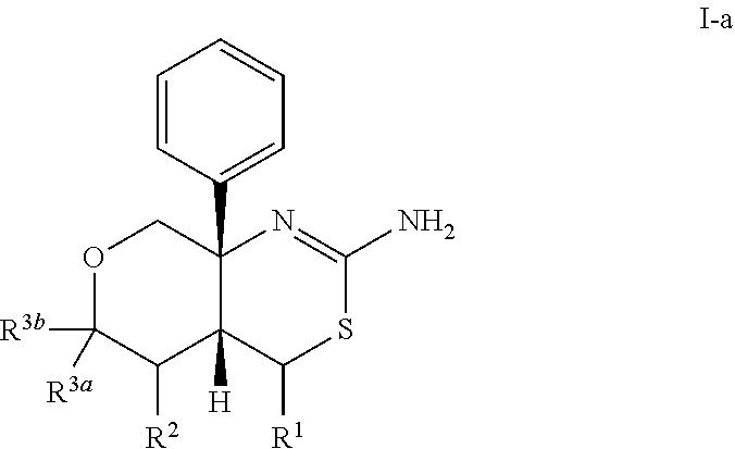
O1C([R3a])([R3b])C([R2])C2([H])C(C3=CC=CC=C3)(C1)N=C(N)SC2[R1]
